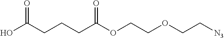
OC(CCCC(OCCOCC[N3])=O)=O
